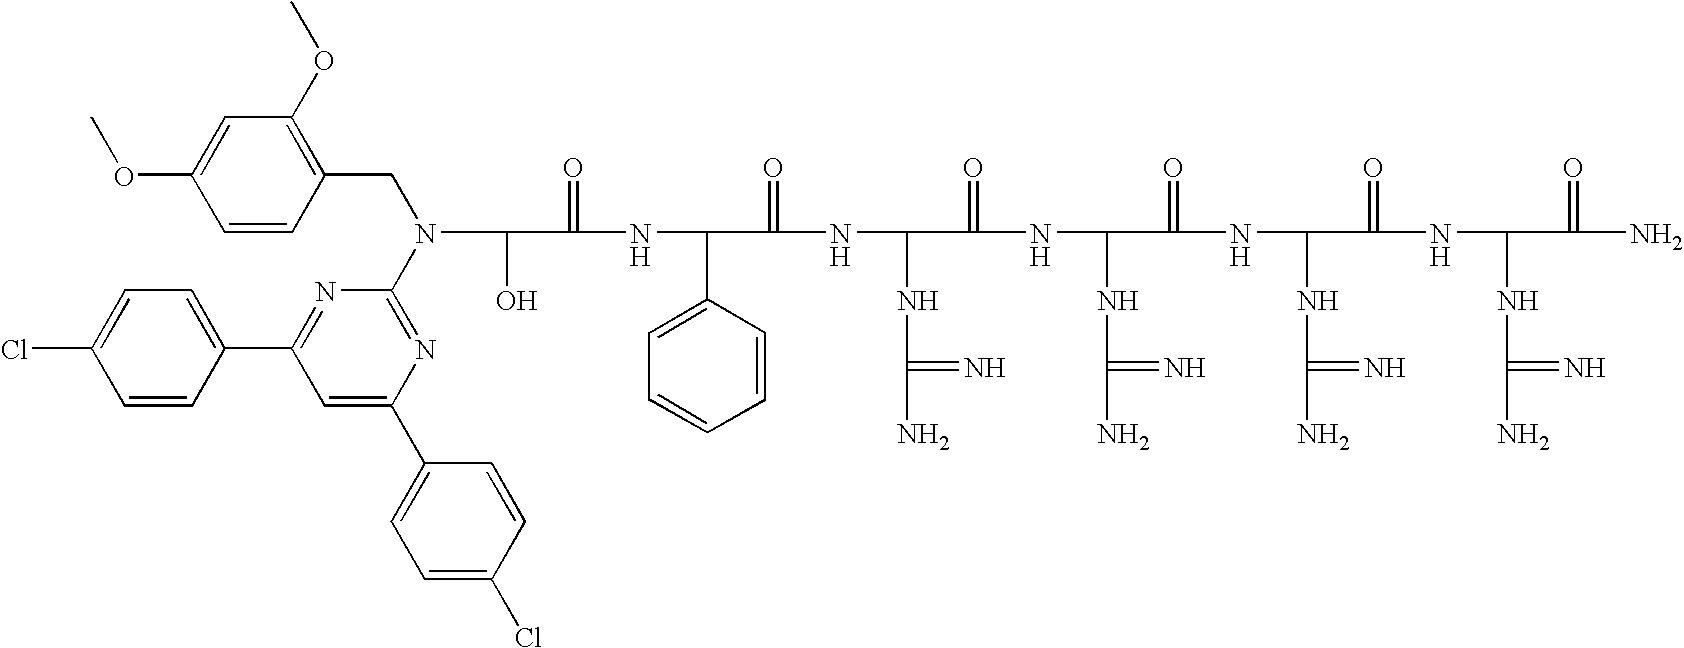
OC(C(=O)NC(C1=CC=CC=C1)C(=O)NC(NC(N)=N)C(=O)NC(NC(N)=N)C(=O)NC(NC(N)=N)C(=O)NC(NC(N)=N)C(=O)N)N(CC1=C(OC)C=C(OC)C=C1)C1=NC(C2=CC=C(Cl)C=C2)=CC(C2=CC=C(Cl)C=C2)=N1
